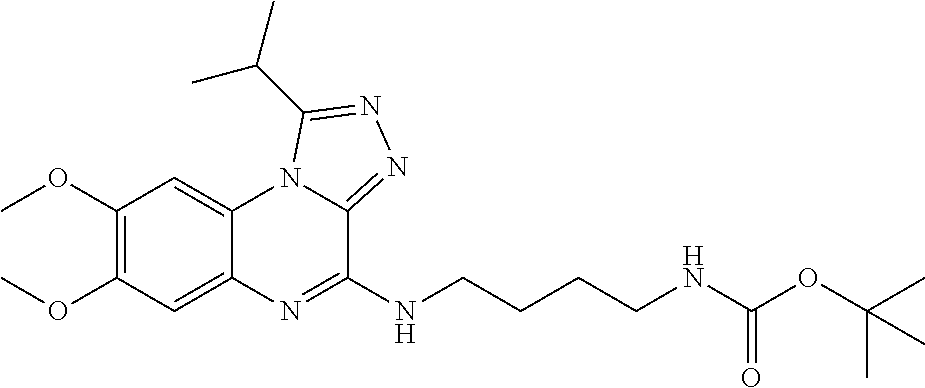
C1(OC)=C(OC)C=C2C(=C1)N1C(=NN=C1C(C)C)C(NCCCCNC(OC(C)(C)C)=O)=N2
